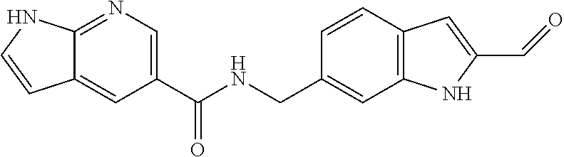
C12=CC(C(NCC3=CC4=C(C=C3)C=C(C=O)N4)=O)=CN=C1NC=C2
